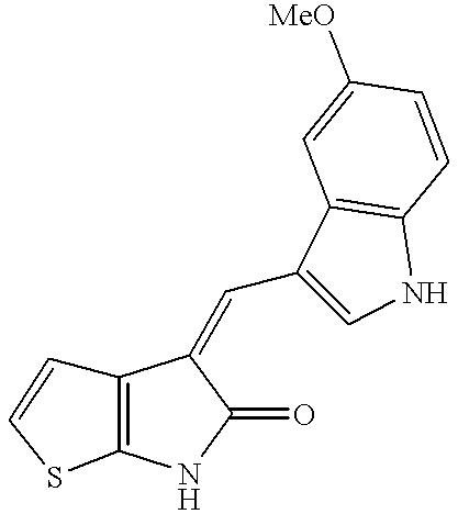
C12=C(NC(=O)C1=CC1=CNC3=C1C=C([MeO])C=C3)SC=C2
